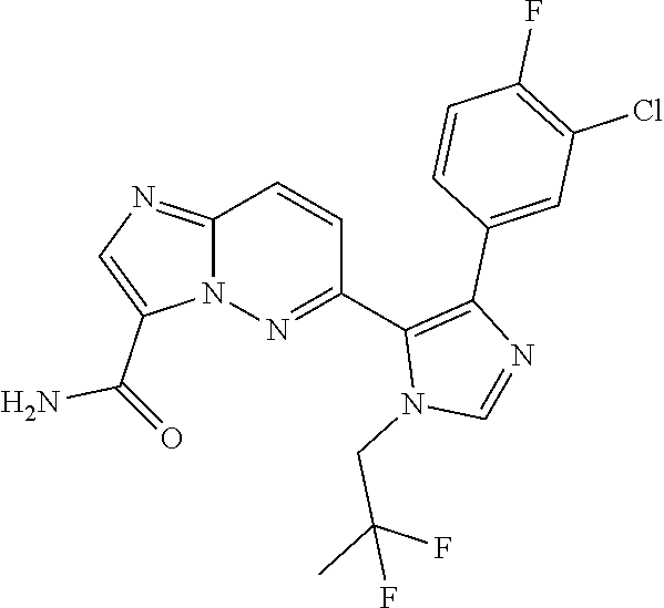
C12=NC=C(C(=O)N)N1N=C(C1=C(C3=CC(Cl)=C(F)C=C3)N=CN1CC(C)(F)F)C=C2
